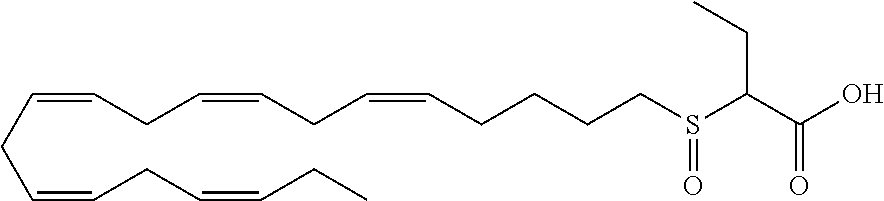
C(=CCC=CCC=CCC)CC=CCC=CCCCCS(C(CC)C(O)=O)=O
